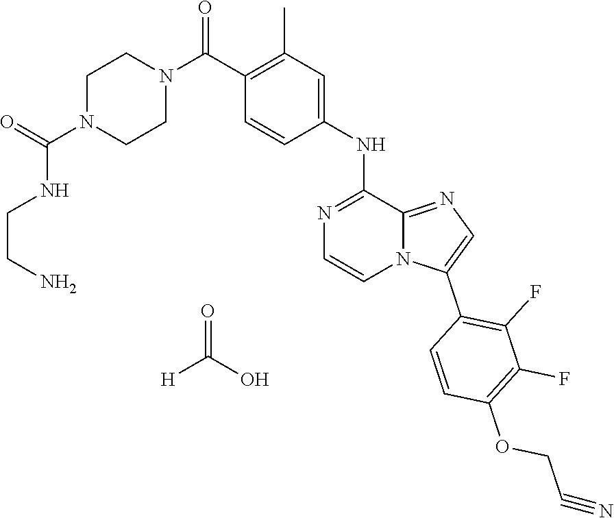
N1=C(NC2=CC(C)=C(C(N3CCN(C(=O)NCCN)CC3)=O)C=C2)C2=NC=C(C3=C(F)C(F)=C(OCC#N)C=C3)N2C=C1.O=C([H])O
